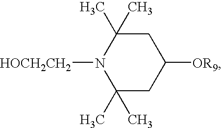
C1(C)(C)CC([OR9])CC(C)(C)N1[HOCH2CH2]
